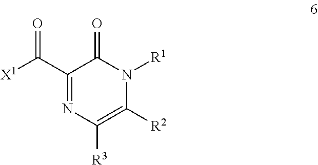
C1(C([X1])=O)=NC([R3])=C([R2])N([R1])C1=O
